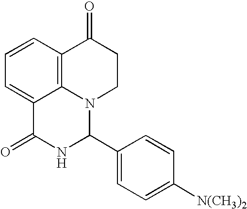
C1=CC2=C3C(=C1)C(=O)NC(C1=CC=C([N(CH3)2])C=C1)N3CCC2=O
